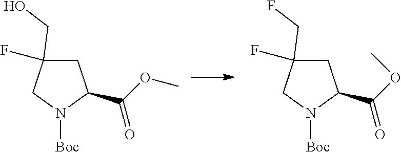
C1(F)(CO)CC(C(=O)OC)N([Boc])C1.C1(F)(CF)CC(C(=O)OC)N([Boc])C1
